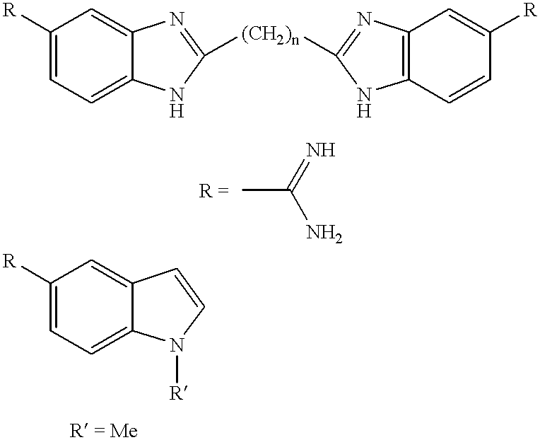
C1([R])=CC=C2C(=C1)N=C([(CH2)n]C1=NC3=C(C=CC([R])=C3)N1)N2.N=C(N)C.C1([R])=CC=C2C(=C1)C=CN2[R]
